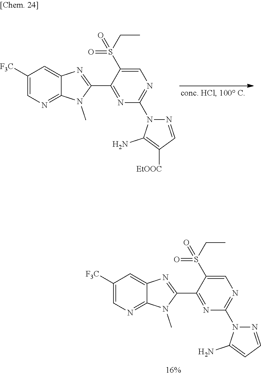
[F3C]C1=CN=C2C(=C1)N=C(C1=NC(N3N=CC([EtOOC])=C3N)=NC=C1S(=O)(CC)=O)N2C.[F3C]C1=CN=C2C(=C1)N=C(C1=NC(N3N=CC=C3N)=NC=C1S(=O)(CC)=O)N2C
